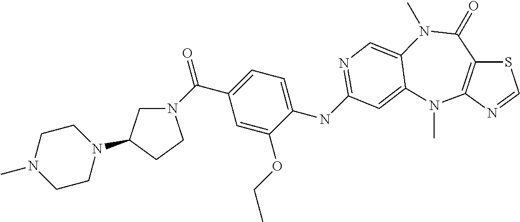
C1=C(OCC)C(NC2=NC=C3N(C)C(=O)C4=C(N=CS4)N(C)C3=C2)=CC=C1C(N1CC(N2CCN(C)CC2)CC1)=O
